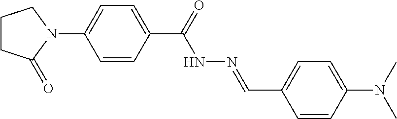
C1(C(=O)NN=CC2=CC=C(N(C)C)C=C2)=CC=C(N2CCCC2=O)C=C1
